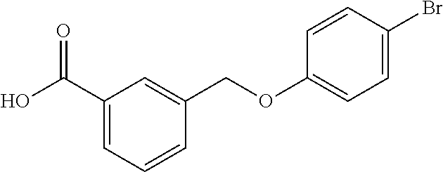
C1(C(O)=O)=CC=CC(COC2=CC=C(Br)C=C2)=C1
